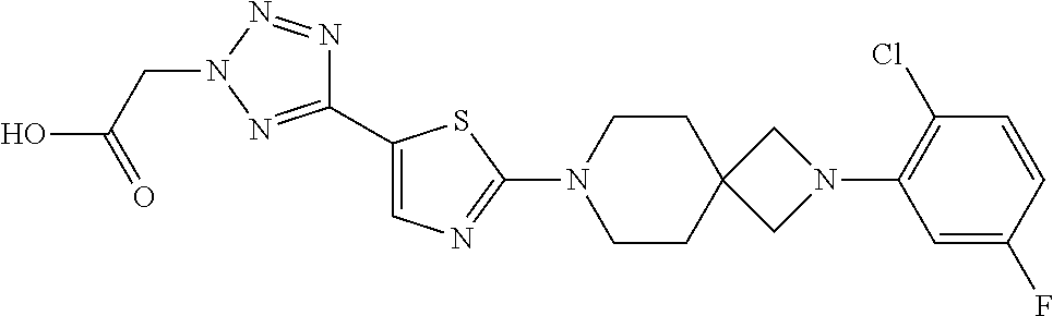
C1(C2=CN=C(N3CCC4(CC3)CN(C3=C(Cl)C=CC(F)=C3)C4)S2)=NN(CC(=O)O)N=N1
